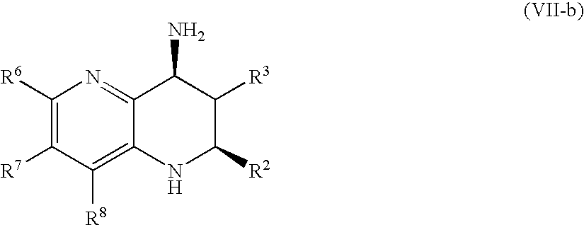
C1([R6])=C([R7])C([R8])=C2C(=N1)C(N)C([R3])C([R2])N2
